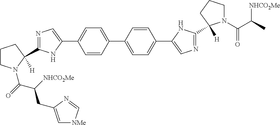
N1=C(C2([H])N(C(C(CC3=C[NMe]C=N3)[NHCO2Me])=O)CCC2)NC(C2=CC=C(C3=CC=C(C4=CN=C(C5([H])N(C(C([NHCO2Me])C)=O)CCC5)N4)C=C3)C=C2)=C1
